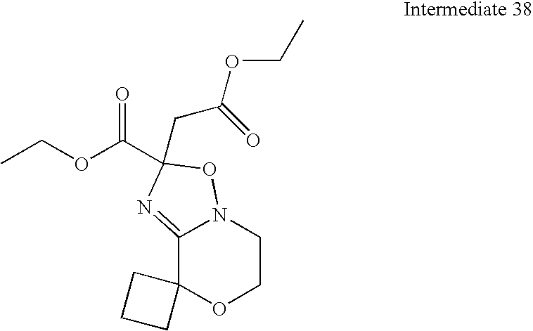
C12=NC(C(OCC)=O)(CC(=O)OCC)ON1CCOC21CCC1
